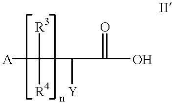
C([R3])([R4])([A])C([Y])C(=O)O
